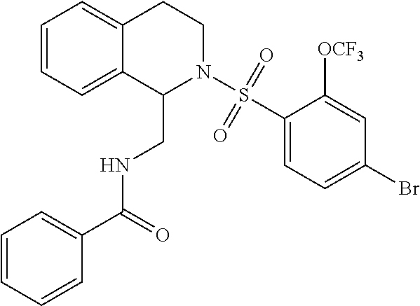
C1=CC=C2C(=C1)CCN(S(C1=CC=C(Br)C=C1[OCF3])(=O)=O)C2CNC(C1=CC=CC=C1)=O
